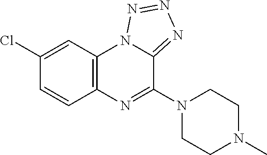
C1=CC2=C(C=C1Cl)N1C(=NN=N1)C(N1CCN(C)CC1)=N2
